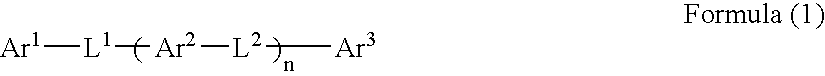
[Ar1][L1][Ar2][L2][Ar3]
